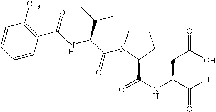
C1=CC=CC(C(NC(C(=O)N2CCCC2C(NC(C([H])=O)CC(O)=O)=O)C(C)C)=O)=C1[CF3]
